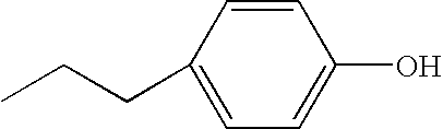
CCCC1=CC=C(O)C=C1
